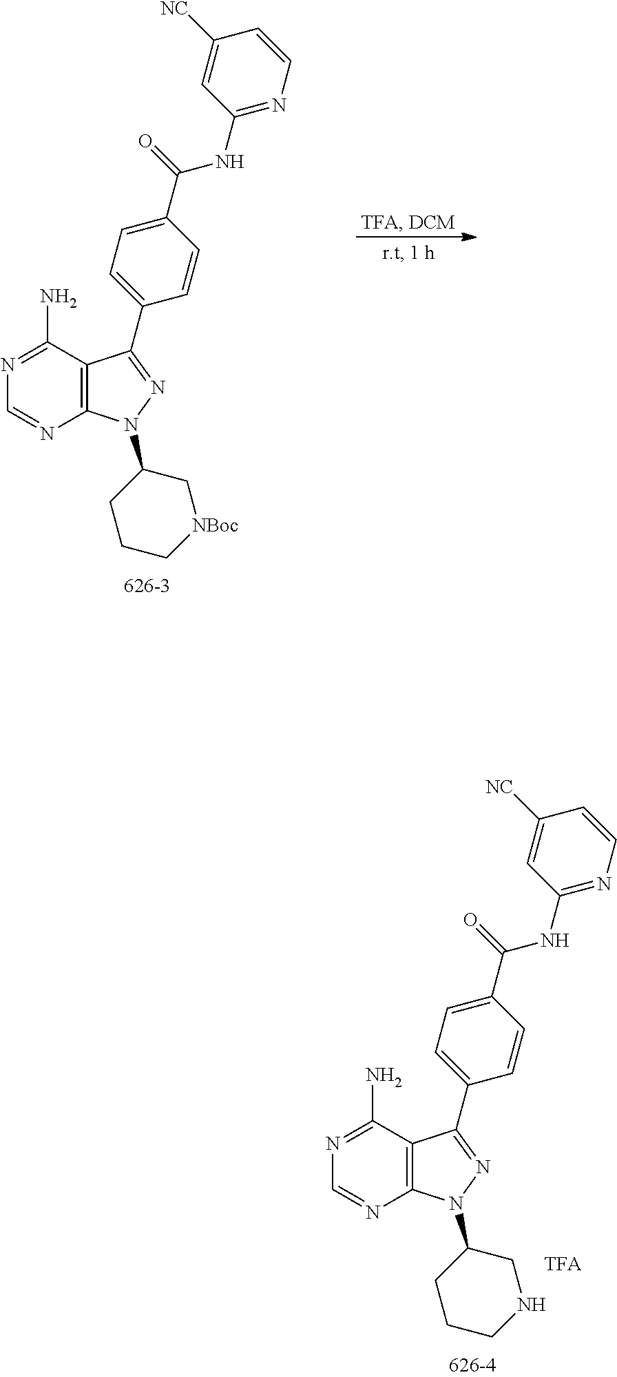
N1=C(N)C2=C(N=C1)N(C1CCC[NBoc]C1)N=C2C1=CC=C(C(=O)NC2=NC=CC([NC])=C2)C=C1.N1=C(N)C2=C(N=C1)N(C1CCCNC1)N=C2C1=CC=C(C(=O)NC2=NC=CC([NC])=C2)C=C1
